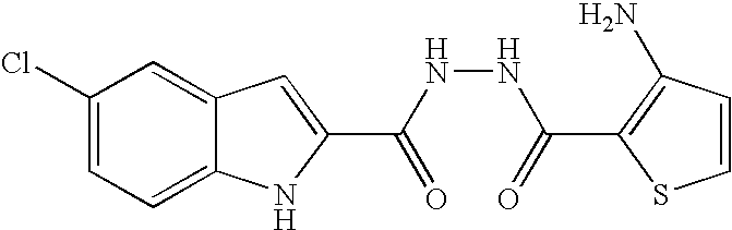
C12=CC=C(Cl)C=C1C=C(C(NNC(=O)C1=C(N)C=CS1)=O)N2
